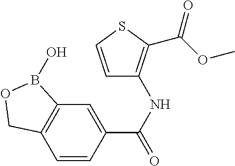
C12=C(C=CC(C(NC3=C(C(=O)OC)SC=C3)=O)=C1)COB2O
